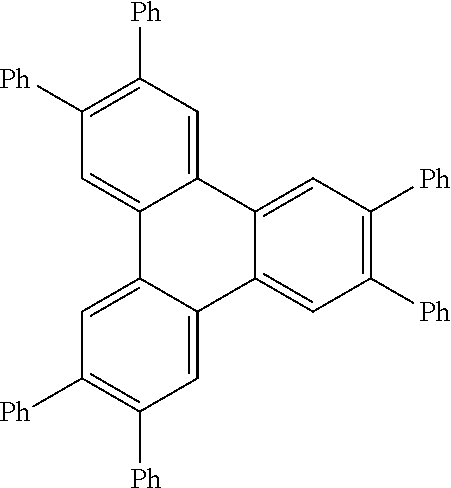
C1([Ph])=C([Ph])C=C2C(=C1)C1=CC([Ph])=C([Ph])C=C1C1=CC([Ph])=C([Ph])C=C21
